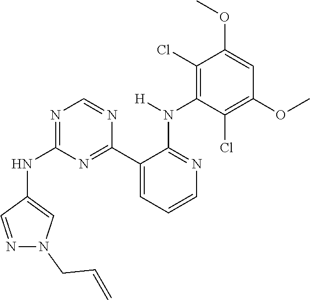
C1(NC2=NC=NC(C3=CC=CN=C3N(C3=C(Cl)C(OC)=CC(OC)=C3Cl)[H])=N2)=CN(CC=C)N=C1
